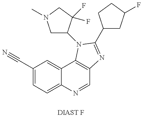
C1(C#N)=CC=C2C(=C1)C1=C(C=N2)N=C(C2CC(F)CC2)N1C1CN(C)CC1(F)F.[DIAST F]
